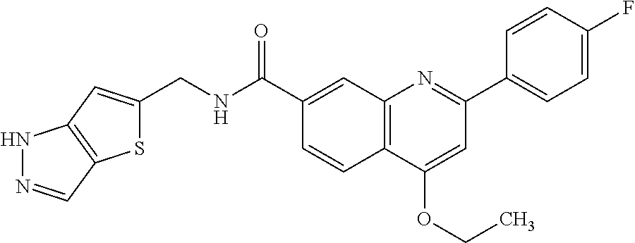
C1(C(NCC2=CC3=C(S2)C=NN3)=O)=CC2=C(C=C1)C(OCC)=CC(C1=CC=C(F)C=C1)=N2
